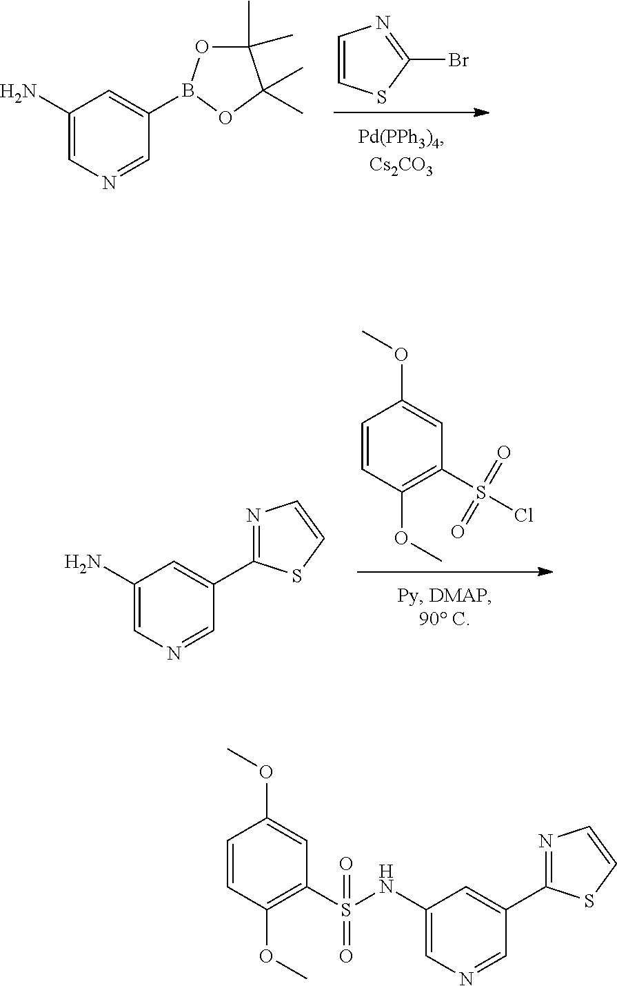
C1(N)=CN=CC(B2OC(C)(C)C(C)(C)O2)=C1.C1=CSC(Br)=N1.C1=CC(OC)=C(S(Cl)(=O)=O)C=C1OC.C1(N)=CN=CC(C2=NC=CS2)=C1.C1=CC(OC)=C(S(=O)(=O)NC2=CN=CC(C3=NC=CS3)=C2)C=C1OC
